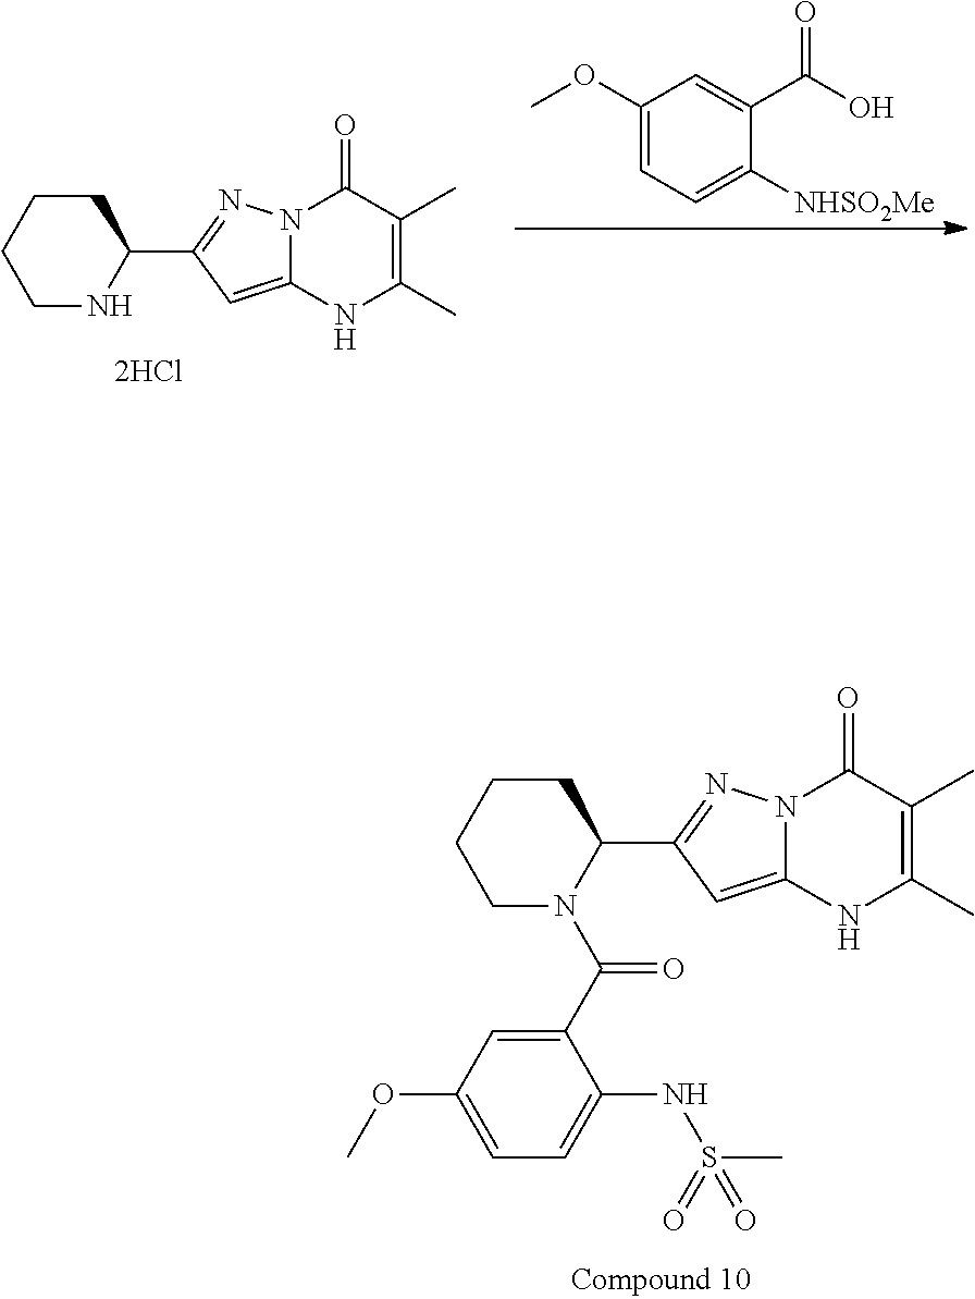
C1CN(C(C2=CC(OC)=CC=C2NS(C)(=O)=O)=O)C(C2=NN3C(=C2)NC(C)=C(C)C3=O)CC1.C1CNC(C2=NN3C(=C2)NC(C)=C(C)C3=O)CC1.C1(OC)=CC=C([NHSO2Me])C(C(O)=O)=C1
